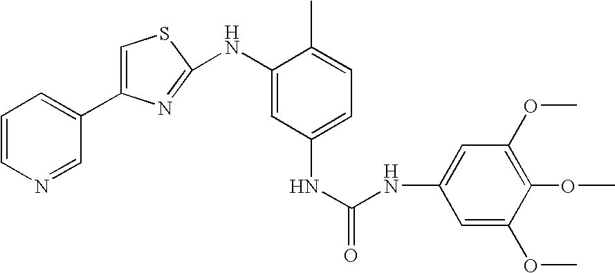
C1=CN=CC(C2=CSC(NC3=CC(NC(=O)NC4=CC(OC)=C(OC)C(OC)=C4)=CC=C3C)=N2)=C1
